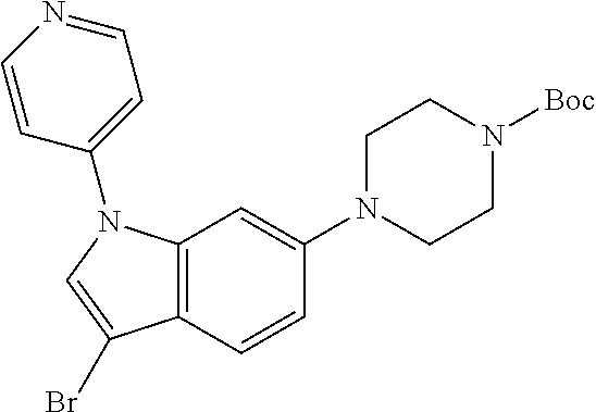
C12=C(N(C3=CC=NC=C3)C=C1Br)C=C(N1CCN([Boc])CC1)C=C2
